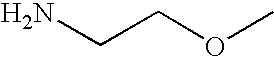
C(COC)N
